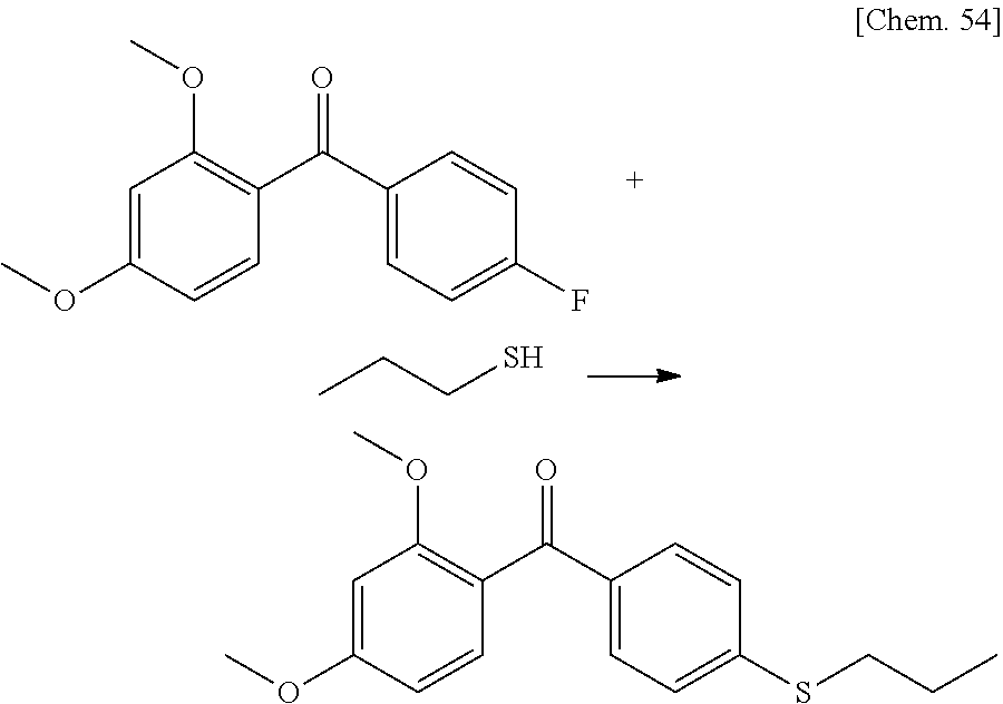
C1=C(OC)C=CC(C(C2=CC=C(F)C=C2)=O)=C1OC.CCCS.C1=C(OC)C=CC(C(C2=CC=C(SCCC)C=C2)=O)=C1OC
